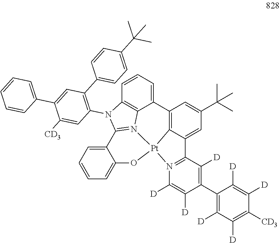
C12=C3C(=CC(C(C)(C)C)=C1)C1=N(C([D])=C([D])C(C4=C([D])C([D])=C([CD3])C([D])=C4[D])=C1[D])[Pt]31N3=C(N(C4=C(C5=CC=C(C(C)(C)C)C=C5)C=C(C5=CC=CC=C5)C([CD3])=C4)C4=C3C2=CC=C4)C2=CC=CC=C2O1
